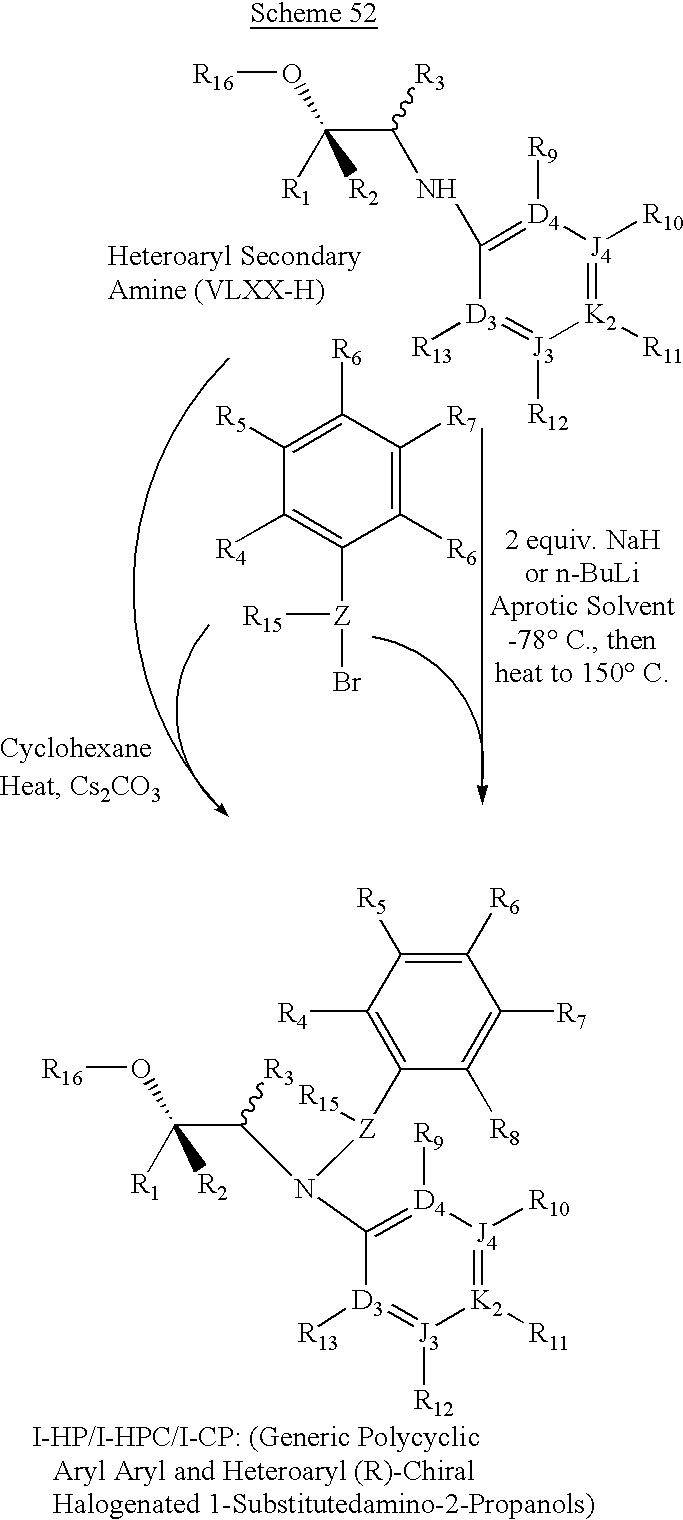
C(C([R3])N([Z](C1=C([R4])C([R5])=C([R6])C([R7])=C1[R8])[R15])C1=[D4]([R9])[J4]([R10])=[K2]([R11])[J3]([R12])=[D3]1[R13])([R1])(O[R16])[R2].C(C(NC1=[D4]([R9])[J4]([R10])=[K2]([R11])[J3]([R12])=[D3]1[R13])[R3])([R1])(O[R16])[R2].C1([R5])=C([R6])C([R7])=C([R6])C([Z](Br)[R15])=C1[R4]
